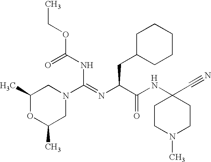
C1CN(C)CCC1(C#N)NC(C(N=C(NC(=O)OCC)N1CC(C)OC(C)C1)CC1CCCCC1)=O.[H]
